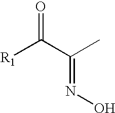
[R1]C(C(C)=NO)=O
